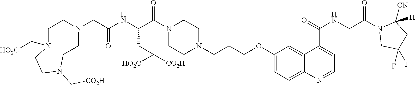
C1(OCCCN2CCN(C(C(NC(CN3CCN(C[HO2C])CCN(C[CO2H])CC3)=O)CC([CO2H])[HO2C])=O)CC2)=CC=C2C(=C1)C(C(=O)NCC(N1CC(F)(F)CC1([H])[CN])=O)=CC=N2
